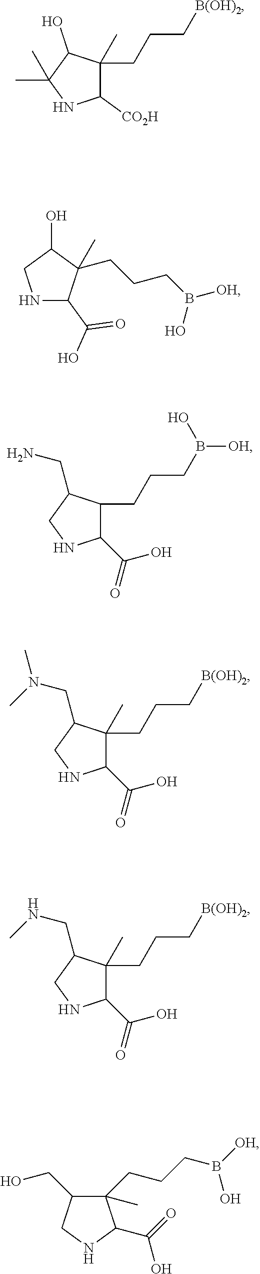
C1([CO2H])C(CCC[B(OH)2])(C)C(O)C(C)(C)N1.N1C(C(O)=O)C(C)(CCCB([OH])O)C(O)C1.C1(C(=O)O)C(CCCB([OH])O)C(CN)CN1.C1(C(=O)O)C(CCC[B(OH)2])(C)C(CN(C)C)CN1.C1(C(=O)O)C(CCC[B(OH)2])(C)C(CNC)CN1.C1(CCCB([OH])O)(C)C(CO)CNC1C(=O)O
